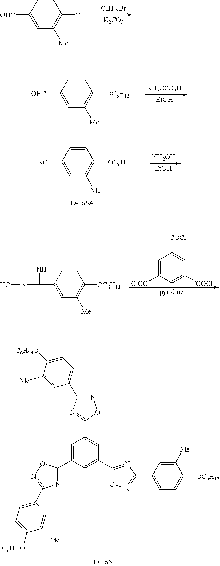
[C6H13Br].[K2CO3].C1=CC([OHC])=CC([Me])=C1O.[NH2OSO3H].[EtOH].C1=CC([OHC])=CC([Me])=C1[OC6H13].C1=CC([NC])=CC([Me])=C1[OC6H13].[NH2OH].[EtOH].C1=C(C2=NC(C3=CC=C([C6H13O])C([Me])=C3)=NO2)C=C(C2=NC(C3=CC=C([OC6H13])C([Me])=C3)=NO2)C=C1C1=NC(C2=CC=C([C6H13O])C([Me])=C2)=NO1.C1=CC(C(NO)=N)=CC([Me])=C1[OC6H13].C1=C([ClOC])C=C([COCl])C=C1[COCl]
